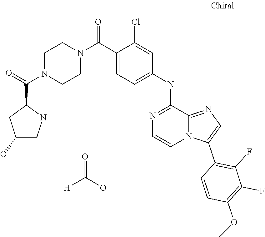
C12=NC=C(C3=C(F)C(F)=C(OC)C=C3)N1C=CN=C2NC1=CC=C(C(N2CCN(C(C3CC(O)CN3)=O)CC2)=O)C(Cl)=C1.[H]C(O)=O
